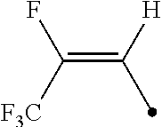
C(=C([H])C)([F3C])F
